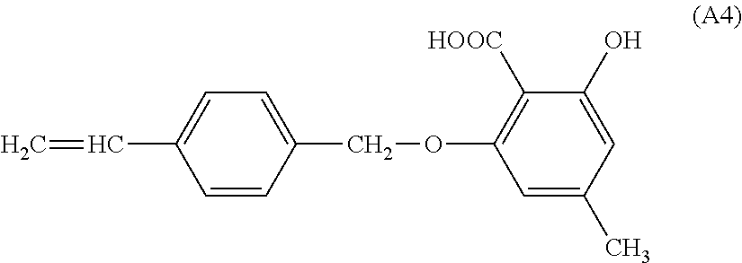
C1=CC(COC2=C([HOOC])C(O)=CC(C)=C2)=CC=C1C=C
